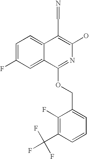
C1=C(F)C=C2C(=C1)C(C=N)=C(O)N=C2OCC1=CC=CC(C(F)(F)F)=C1F
